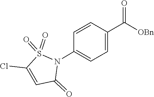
S1(=O)(=O)C(Cl)=CC(=O)N1C1=CC=C(C(=O)[OBn])C=C1
